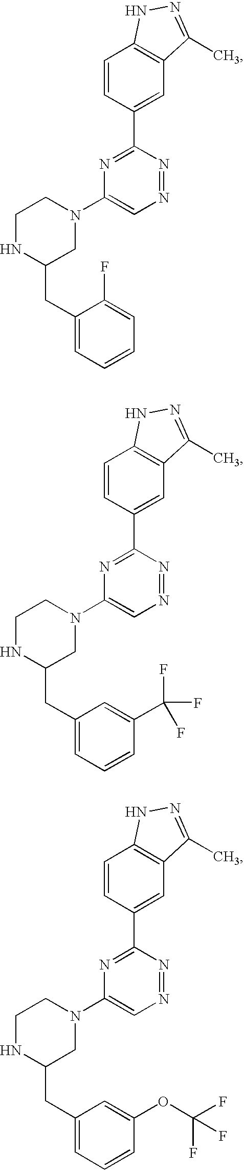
C1=CC(C2=NC(N3CCNC(CC4=CC=CC=C4F)C3)=CN=N2)=CC2=C1NN=C2C.C1=CC(C2=NC(N3CCNC(CC4=CC=CC(C(F)(F)F)=C4)C3)=CN=N2)=CC2=C1NN=C2C.C1=CC(C2=NC(N3CCNC(CC4=CC=CC(OC(F)(F)F)=C4)C3)=CN=N2)=CC2=C1NN=C2C
